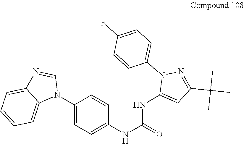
C1(N2C=NC3=CC=CC=C23)=CC=C(NC(NC2=CC(C(C)(C)C)=NN2C2=CC=C(F)C=C2)=O)C=C1
